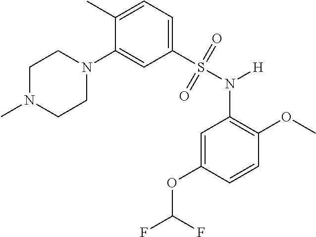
C1N(C)CCN(C2=CC(S(N([H])C3=C(OC)C=CC(OC(F)F)=C3)(=O)=O)=CC=C2C)C1
